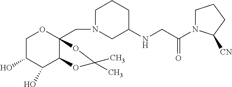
C1C(O)C(O)C2C(CN3CC(NCC(N4CCCC4[CN])=O)CCC3)(O1)OC(C)(C)O2
